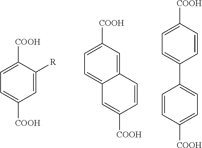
C1=C([COOH])C=C([R])C([COOH])=C1.C1=C2C(=CC([COOH])=C1)C=CC([COOH])=C2.C1=C(C2=CC=C([COOH])C=C2)C=CC([COOH])=C1
